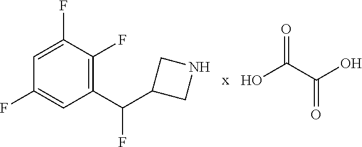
C1=C(F)C(F)=C(C(C2CNC2)F)C=C1F.OC(C(O)=O)=O
